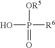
OP([OR5])([R6])=O
